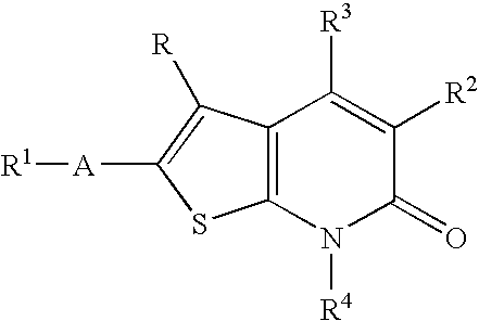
[R1][A]C1=C([R])C2=C(S1)N([R4])C(=O)C([R2])=C2[R3]
